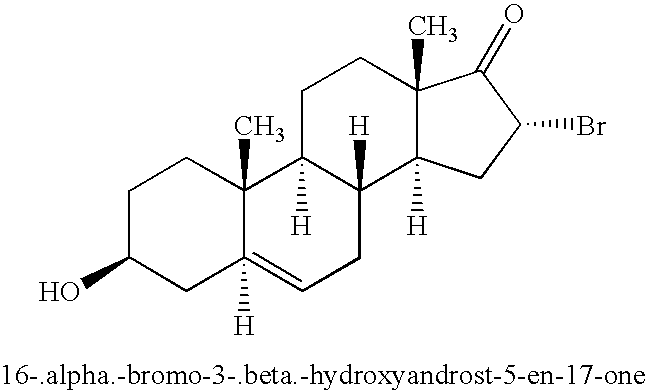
C1C(O)CC2([H])=CCC3([H])C([H])(C2(C)C1)CCC1(C)C3([H])CC(Br)C1=O
